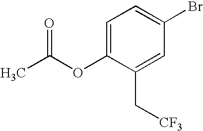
C1=C(OC(C)=O)C(C[CF3])=CC(Br)=C1
